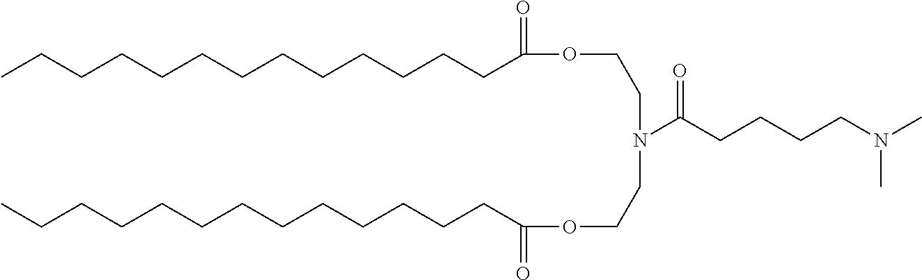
C(CCCCCCC(=O)OCCN(C(CCCCN(C)C)=O)CCOC(CCCCCCCCCCCCC)=O)CCCCCC
